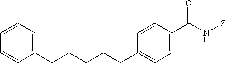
C1=CC=C(CCCCCC2=CC=C(C(N[Z])=O)C=C2)C=C1
